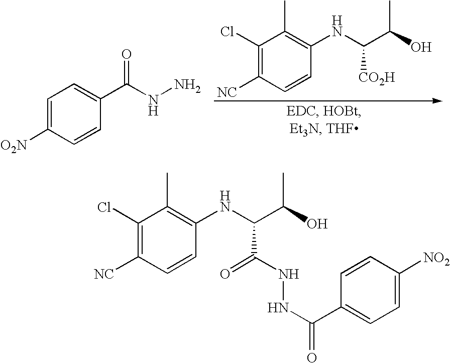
C1(Cl)=C([NC])C=CC(NC(C(O)C)[CO2H])=C1C.C1=C([O2N])C=CC(C(NN)=O)=C1.C1(Cl)=C([NC])C=CC(NC(C(O)C)C(NNC(C2=CC=C([NO2])C=C2)=O)=O)=C1C
